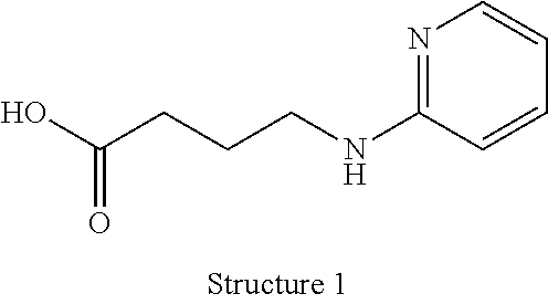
N1=C(NCCCC(O)=O)C=CC=C1
